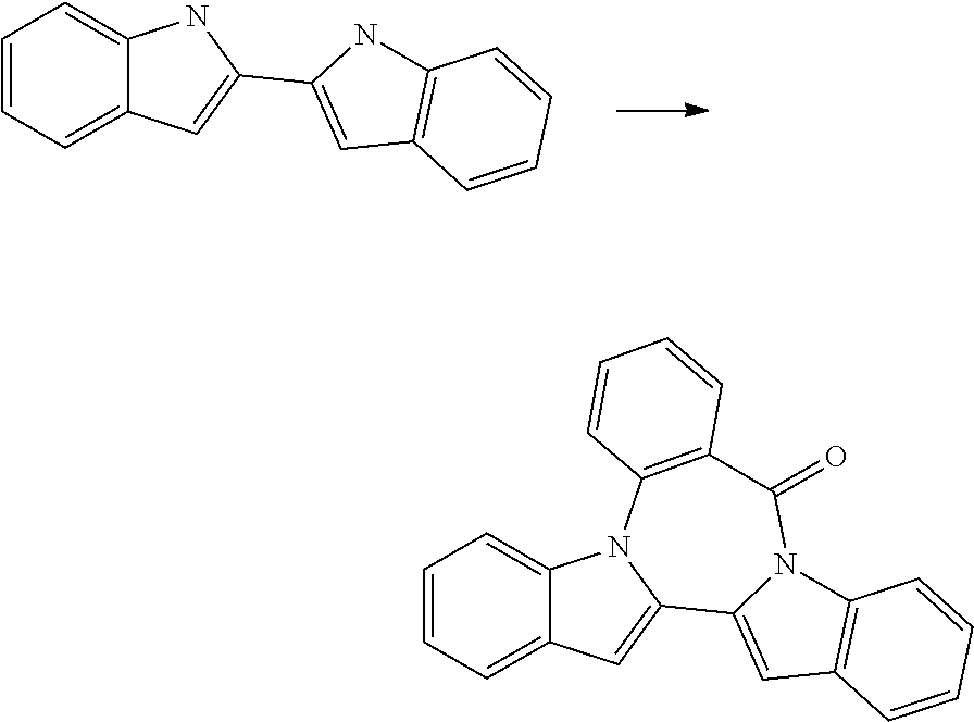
C1=CC=C2C(=C1)NC(C1=CC3=C(N1)C=CC=C3)=C2.C1=CC=C2C(=C1)N1C(=C2)C2=CC3=C(C=CC=C3)N2C(=O)C2=C1C=CC=C2
